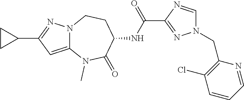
N12C(=CC(C3CC3)=N1)N(C)C(=O)C(NC(C1=NN(CC3=C(Cl)C=CC=N3)C=N1)=O)CC2
